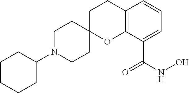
C1(N2CCC3(CC2)OC2=C(CC3)C=CC=C2C(NO)=O)CCCCC1
